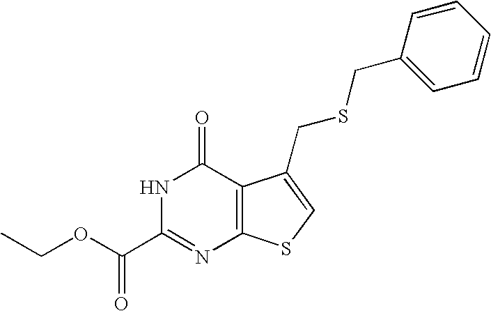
C12=C(SC=C1CSCC1=CC=CC=C1)N=C(C(OCC)=O)NC2=O
